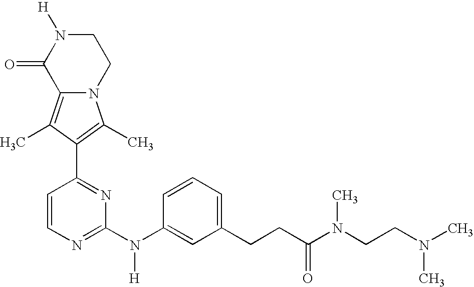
N12C(=C(C)C(C3=NC(N(C4=CC(CCC(N(CCN(C)C)C)=O)=CC=C4)[H])=NC=C3)=C1C)C(=O)N([H])CC2
